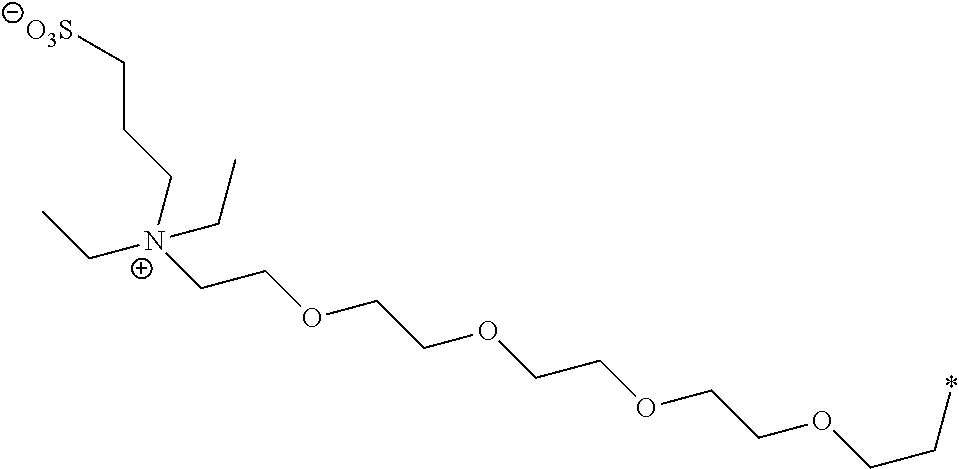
[N+](CCOCCOCCOCCOCC*)(CCC[O3S])(CC)CC
